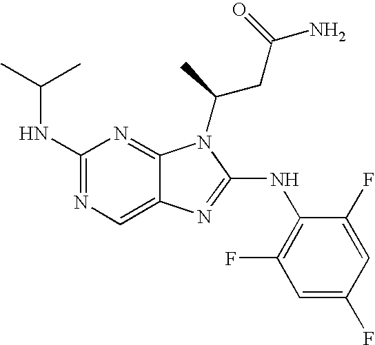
C1(NC(C)C)=NC=C2C(=N1)N(C(CC(N)=O)C)C(NC1=C(F)C=C(F)C=C1F)=N2
